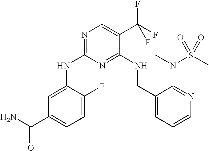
C1(NC2=NC=C(C(F)(F)F)C(NCC3=CC=CN=C3N(S(C)(=O)=O)C)=N2)=CC(C(N)=O)=CC=C1F
